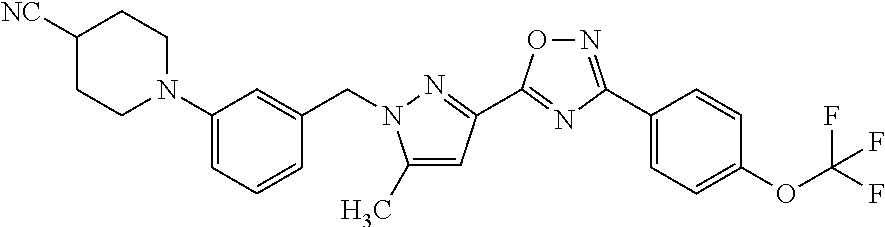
C1(N2CCC([NC])CC2)=CC=CC(CN2C(C)=CC(C3=NC(C4=CC=C(OC(F)(F)F)C=C4)=NO3)=N2)=C1
